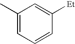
C1(C)=CC=CC([Et])=C1
